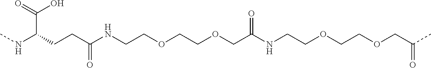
CNC(CCC(NCCOCCOCC(=O)NCCOCCOCC(C)=O)=O)C(=O)O
